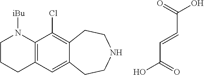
OC(=O)C=CC(O)=O.C1CCC2=C(N1[iBu])C(Cl)=C1C(=C2)CCNCC1
